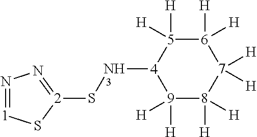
N1=[1]S[2](SN[4]2[9]([H])([H])[8]([H])([H])[7]([H])([H])[6]([H])([H])[5]2([H])[H])=N1
